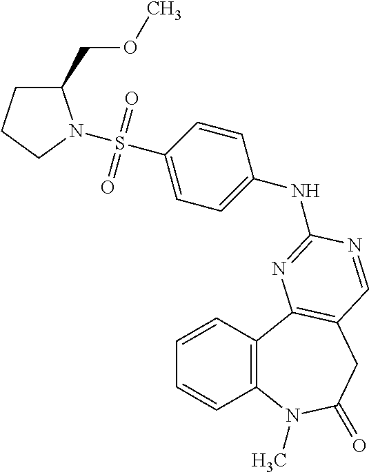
C1=CC2=C(C=C1)N(C)C(=O)CC1=C2N=C(NC2=CC=C(S(=O)(=O)N3C(COC)CCC3)C=C2)N=C1
